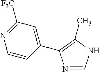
N1=CNC(C)=C1C1=CC([F3C])=NC=C1
